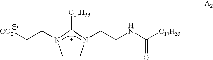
C1CN(CCNC(=O)[C17H33])C([C17H33])N1CC[CO2]
